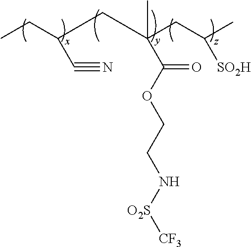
CCC(C#N)CC(CC(C)[SO2H])(C)C(OCCN[O2S][CF3])=O
